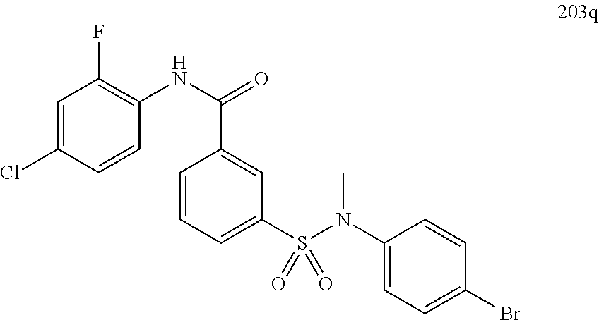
C1=C(Cl)C=CC(NC(=O)C2=CC(S(N(C3=CC=C(Br)C=C3)C)(=O)=O)=CC=C2)=C1F
